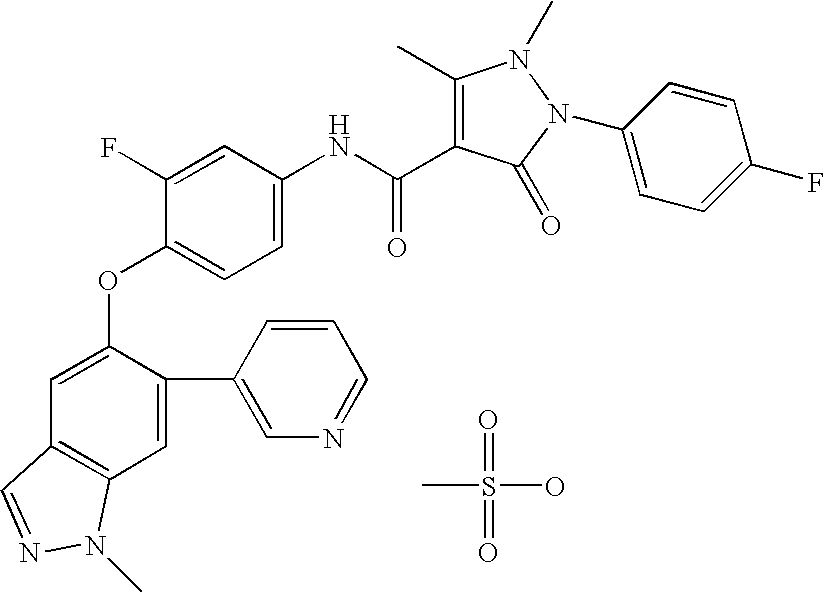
CS(=O)(O)=O.C1=C(OC2=CC=C(NC(C3=C(C)N(C)N(C4=CC=C(F)C=C4)C3=O)=O)C=C2F)C(C2=CN=CC=C2)=CC2=C1C=NN2C
